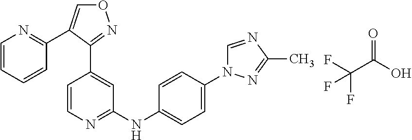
FC(C(O)=O)(F)F.C1=C(C2=NC=CC=C2)C(C2=CC(NC3=CC=C(N4C=NC(C)=N4)C=C3)=NC=C2)=NO1
